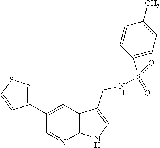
C1(C2=CSC=C2)=CC2=C(N=C1)NC=C2CNS(C1=CC=C(C)C=C1)(=O)=O
